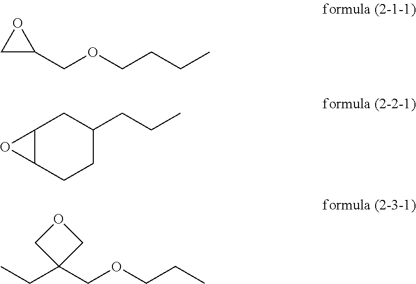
C1C(COCCCC)O1.C12C(CCC(CCC)C1)O2.C1C(CC)(COCCC)CO1
